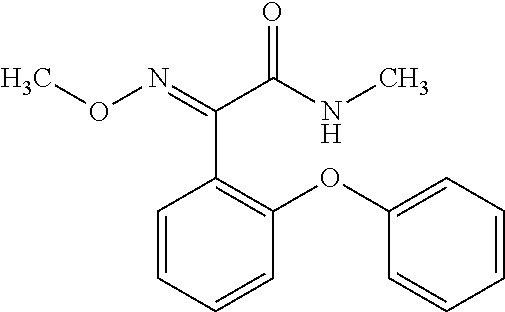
C1=CC=C(OC2=C(C(=NOC)C(NC)=O)C=CC=C2)C=C1
